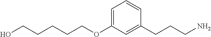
C(CCO)CCOC1=CC=CC(CCCN)=C1
